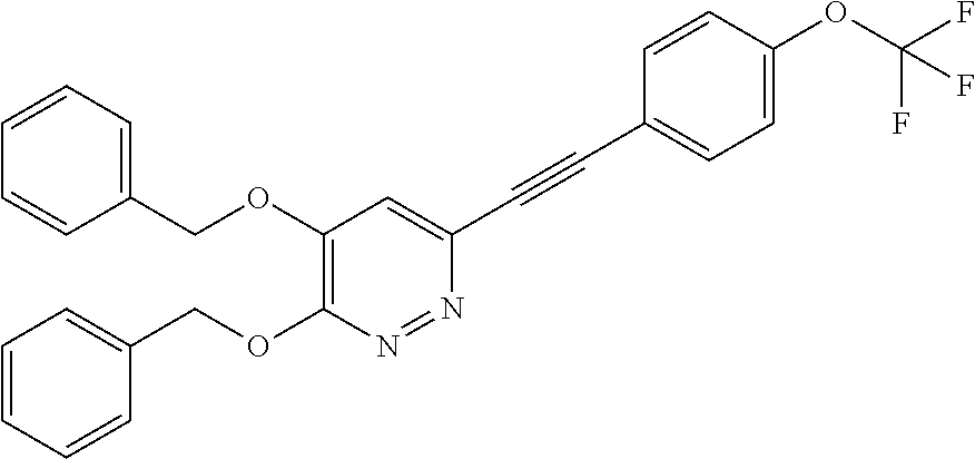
C1(OCC2=CC=CC=C2)=C(OCC2=CC=CC=C2)N=NC(C#CC2=CC=C(OC(F)(F)F)C=C2)=C1
